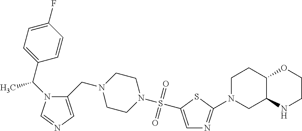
CC(C1=CC=C(F)C=C1)N1C(CN2CCN(S(=O)(=O)C3=CN=C(N4CC5C(CC4)OCCN5)S3)CC2)=CN=C1
